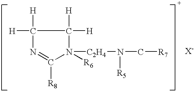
C1([H])([H])N=C([R8])N([C2H4]N(C[R7])[R5])([R6])C1([H])[H]
